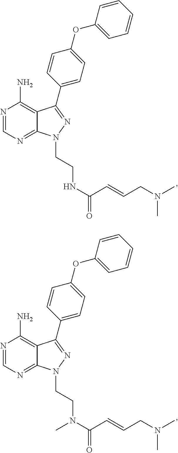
N1=CN=C2C(=C1N)C(C1=CC=C(OC3=CC=CC=C3)C=C1)=NN2CCNC(=O)C=CCN(C)C.N1=CN=C2C(=C1N)C(C1=CC=C(OC3=CC=CC=C3)C=C1)=NN2CCN(C(=O)C=CCN(C)C)C
